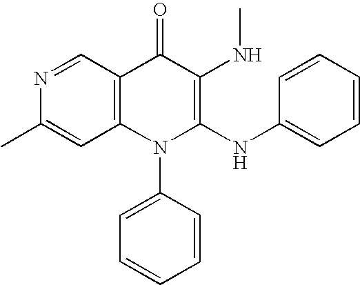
N1=CC2=C(C=C1C)N(C1=CC=CC=C1)C(NC1=CC=CC=C1)=C(NC)C2=O
